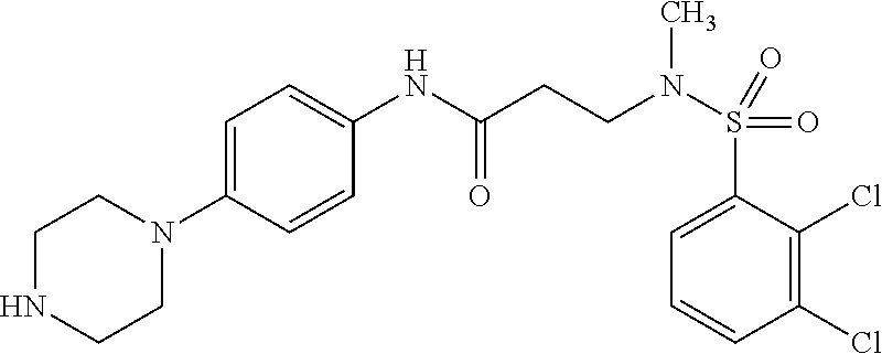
C1(N2CCNCC2)=CC=C(NC(CCN(C)S(=O)(=O)C2=CC=CC(Cl)=C2Cl)=O)C=C1
